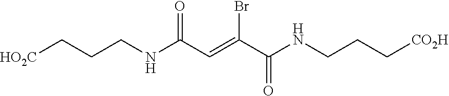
[HO2C]CCCNC(C=C(C(NCCC[CO2H])=O)Br)=O
